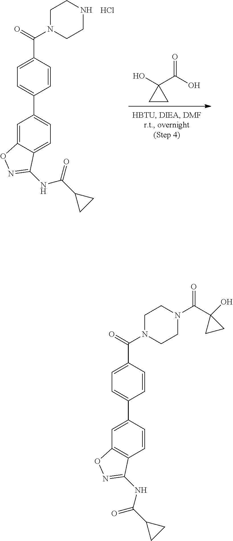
C(C1(O)CC1)(=O)O.C12=CC(C3=CC=C(C(N4CCNCC4)=O)C=C3)=CC=C1C(NC(C1CC1)=O)=NO2.Cl.C(C1(O)CC1)(=O)N1CCN(C(C2=CC=C(C3=CC4=C(C(NC(C5CC5)=O)=NO4)C=C3)C=C2)=O)CC1
